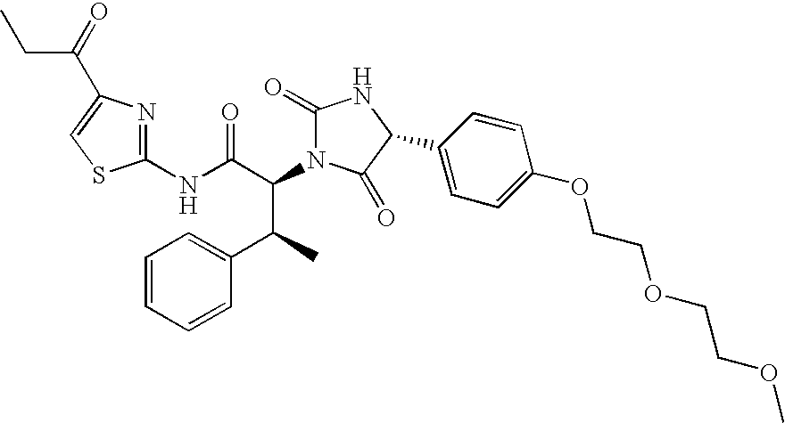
C1(NC(C(C(C2=CC=CC=C2)C)N2C(=O)NC(C3=CC=C(OCCOCCOC)C=C3)C2=O)=O)=NC(C(CC)=O)=CS1
